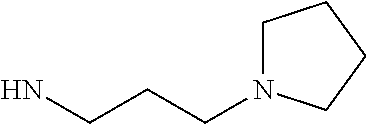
C(CCN1CCCC1)N
